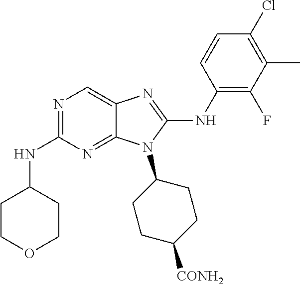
N1=C(NC2CCOCC2)N=C2C(=C1)N=C(NC1=C(F)C(C)=C(Cl)C=C1)N2C1CCC([CONH2])CC1
